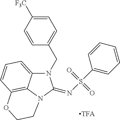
C1=C([F3C])C=CC(CN2C3=CC=CC4=C3N(C2=NS(=O)(=O)C2=CC=CC=C2)CCO4)=C1
